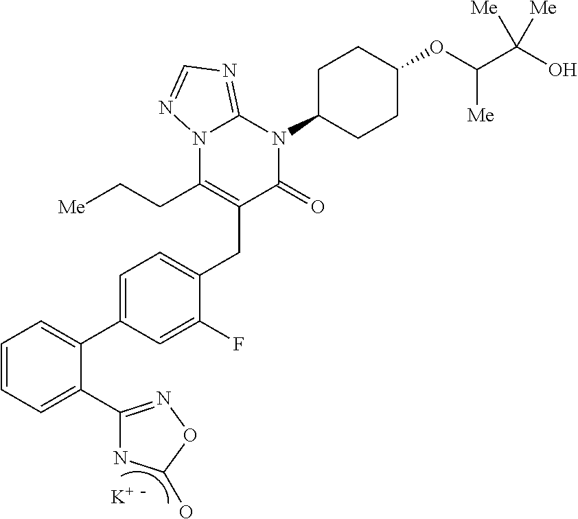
C(C1=C(CC[Me])N2C(=NC=N2)N(C2CCC(OC(C(O)([Me])[Me])[Me])CC2)C1=O)C1=CC=C(C2=CC=CC=C2C2=NOC(O)N2)C=C1F.[K]
